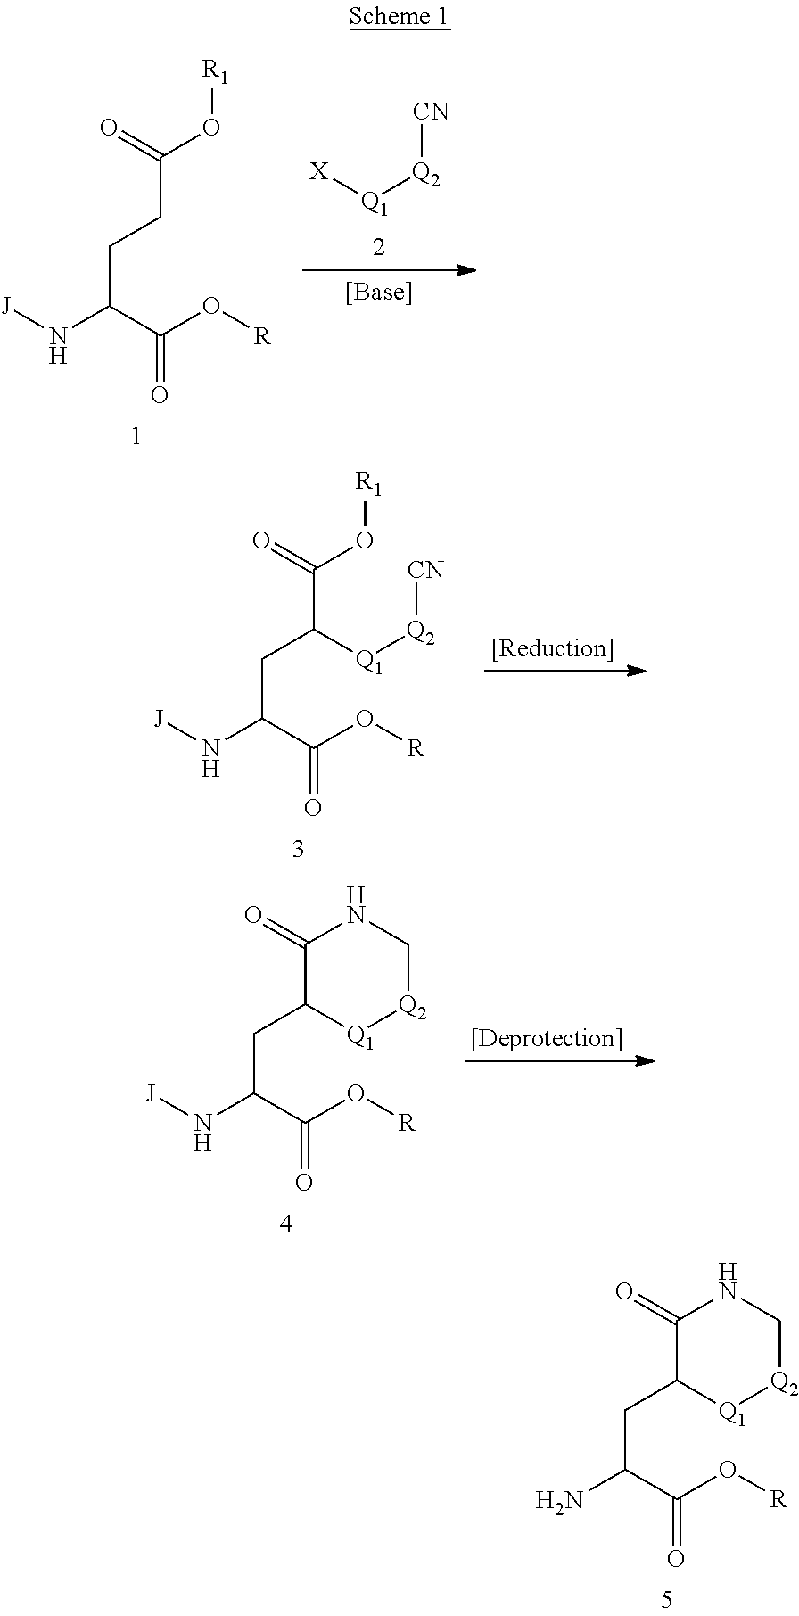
NC(C(O[R])=O)CC1C(=O)NC[Q2][Q1]1.[J]NC(C(O[R])=O)CCC(O[R1])=O.[X][Q1][Q2][CN].[J]NC(C(O[R])=O)CC(C(O[R1])=O)[Q1][Q2][CN].[J]NC(C(O[R])=O)CC1C(=O)NC[Q2][Q1]1
